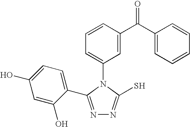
N1=C(C2=CC=C(O)C=C2O)N(C2=CC=CC(C(C3=CC=CC=C3)=O)=C2)C(S)=N1
